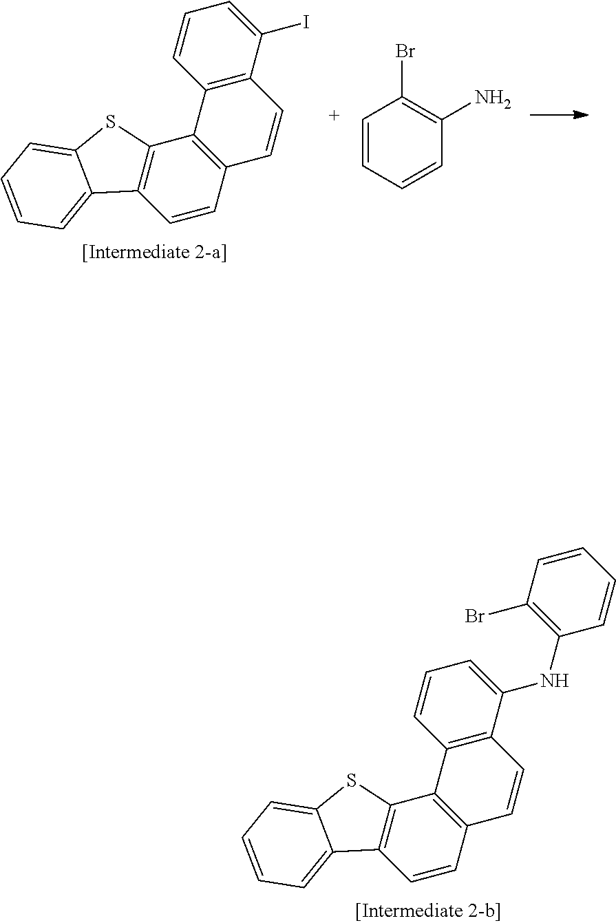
C12=C(C(I)=CC=C1)C=CC1=C2C2=C(C=C1)C1=CC=CC=C1S2.C1=CC=CC(N)=C1Br.C12=C(C(NC3=C(Br)C=CC=C3)=CC=C1)C=CC1=C2C2=C(C=C1)C1=CC=CC=C1S2
